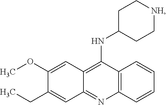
C12=C(N=C3C(=C1NC1CC[NH]CC1)C=C(OC)C(CC)=C3)C=CC=C2
